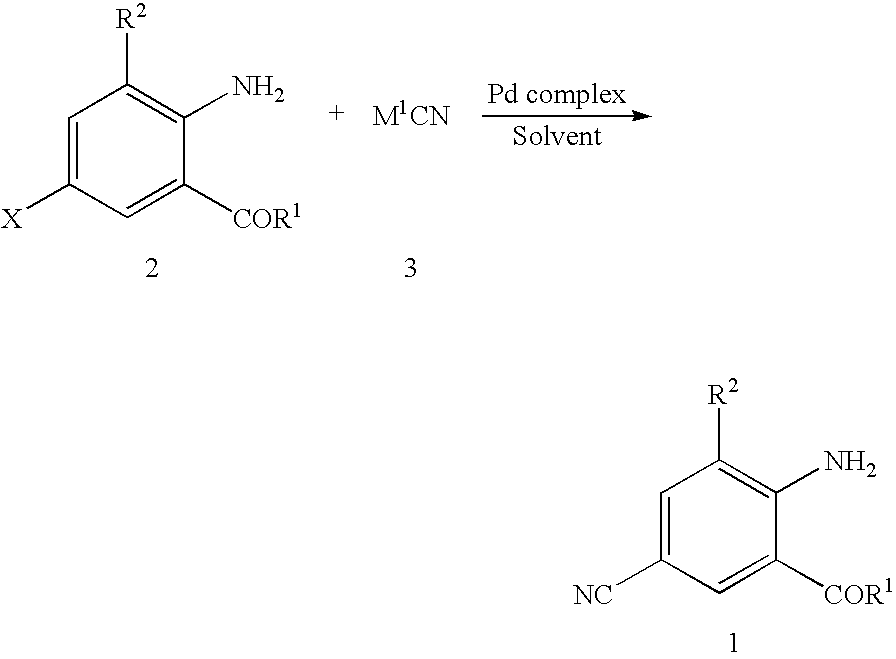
C1=C([X])C=C([COR1])C(N)=C1[R2].C1=C([NC])C=C([COR1])C(N)=C1[R2]
